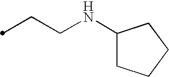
C(CNC1CCCC1)C
